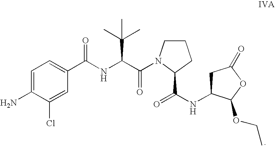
C1(C(NC(C(=O)N2CCCC2C(NC2CC(=O)OC2OCC)=O)C(C)(C)C)=O)=CC=C(N)C(Cl)=C1
